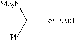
[Ph]C(=[Te][AuI])[Me2N]
